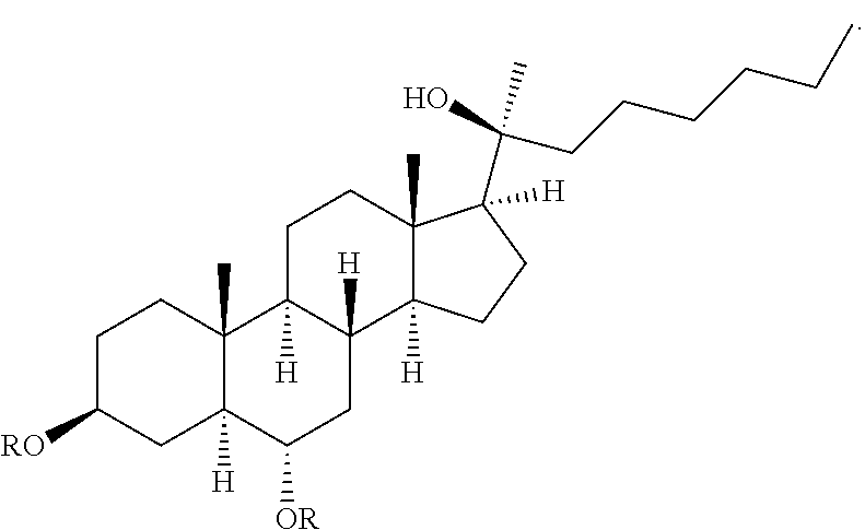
C1C2([H])C([H])(C3([H])C(C)(C1)C(C(CCCCCC)(O)C)([H])CC3)CC([OR])C1([H])C2(C)CCC([RO])C1
